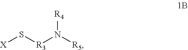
S([X])[R3]N([R5])[R4]
